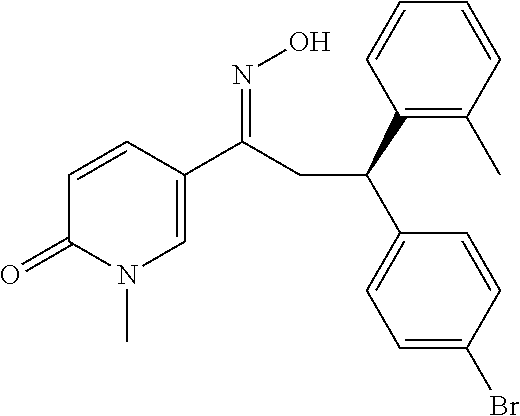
C1(C(C2=CC=C(Br)C=C2)CC(=NO)C2=CN(C)C(=O)C=C2)=C(C)C=CC=C1
